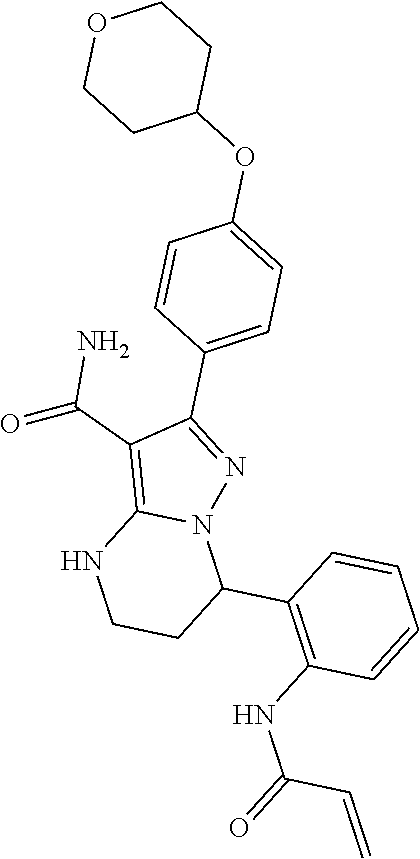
C(C1=C2N(N=C1C1=CC=C(OC3CCOCC3)C=C1)C(C1=C(NC(=O)C=C)C=CC=C1)CCN2)(=O)N
